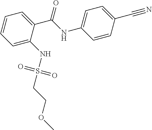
C1=CC=C(NS(CCOC)(=O)=O)C(C(NC2=CC=C(C#N)C=C2)=O)=C1
